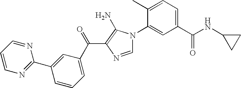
C1(C)=CC=C(C(NC2CC2)=O)C=C1N1C=NC(C(=O)C2=CC=CC(C3=NC=CC=N3)=C2)=C1N
